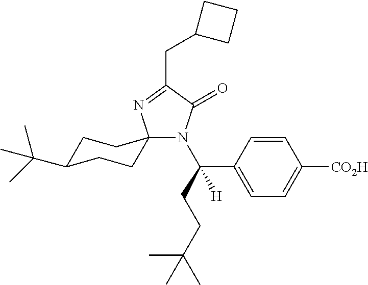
C1C(C(C)(C)C)CCC2(C1)N(C(CCC(C)(C)C)(C1=CC=C([CO2H])C=C1)[H])C(=O)C(CC1CCC1)=N2
